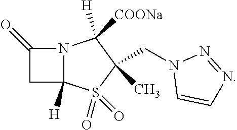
C1C2([H])N(C1=O)C([H])([COONa])C(C)(CN1C=CN=N1)S2(=O)=O
